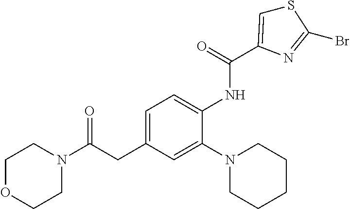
C1OCCN(C(CC2=CC=C(NC(=O)C3=CSC(Br)=N3)C(N3CCCCC3)=C2)=O)C1
